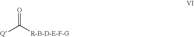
[Q]C([R-B-D-E-F-G])=O
